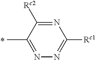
N1=C([Rc2])C(C)=NN=C1[Rc1]
